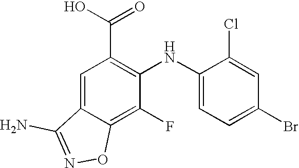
C1=C2C(=C(F)C(NC3=CC=C(Br)C=C3Cl)=C1C(O)=O)ON=C2N
